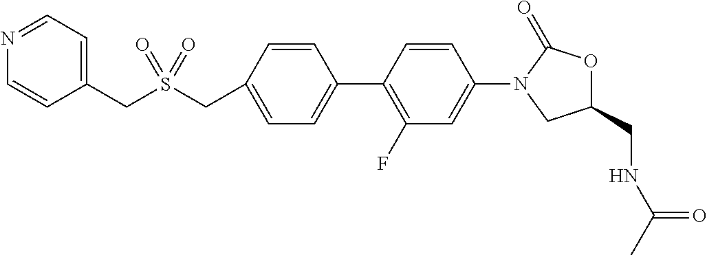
C1=CC(CS(CC2=CC=NC=C2)(=O)=O)=CC=C1C1=C(F)C=C(N2CC(CNC(C)=O)OC2=O)C=C1
